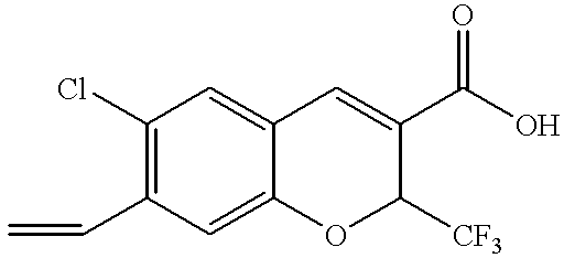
C1(C=C)=C(Cl)C=C2C(=C1)OC([CF3])C(C(O)=O)=C2
